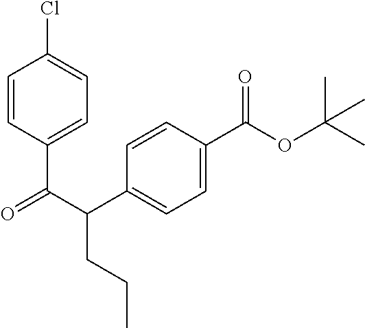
C1=CC(C(C(C2=CC=C(C(OC(C)(C)C)=O)C=C2)CCC)=O)=CC=C1Cl
